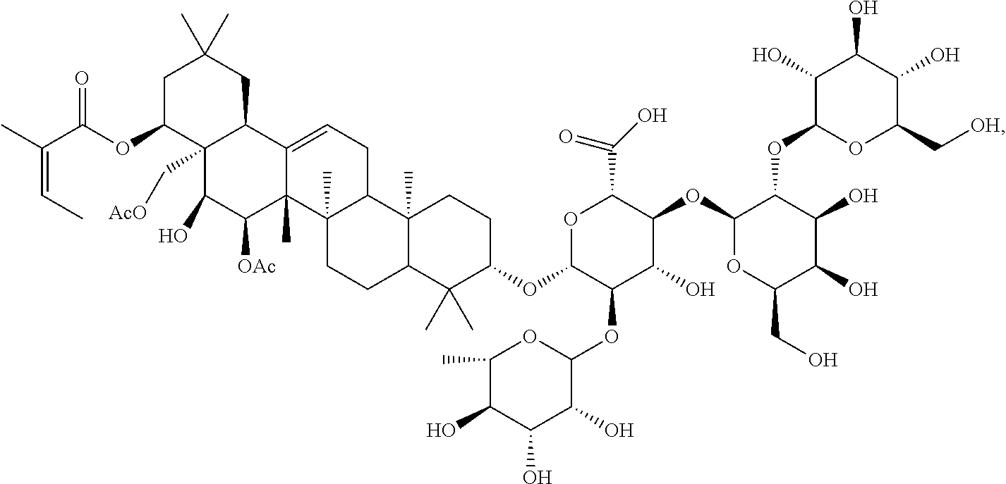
C1C(OC(C(C)=CC)=O)C2(C[AcO])C(CC1(C)C)C1=CCC3C(C)(C1(C)C([OAc])C2O)CCC1C3(C)CCC(OC2C(OC3OC(C)C(O)C(O)C3O)C(O)C(OC3OC(CO)C(O)C(O)C3OC3OC(C[OH])C(O)C(O)C3O)C(C(=O)O)O2)C1(C)C
